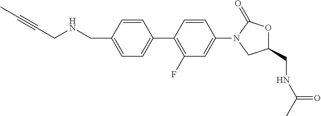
C1(CNCC#CC)=CC=C(C2=C(F)C=C(N3C(=O)OC(CNC(C)=O)C3)C=C2)C=C1
